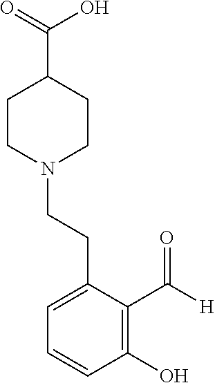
C1CN(CCC2=CC=CC(O)=C2C([H])=O)CCC1C(=O)O
